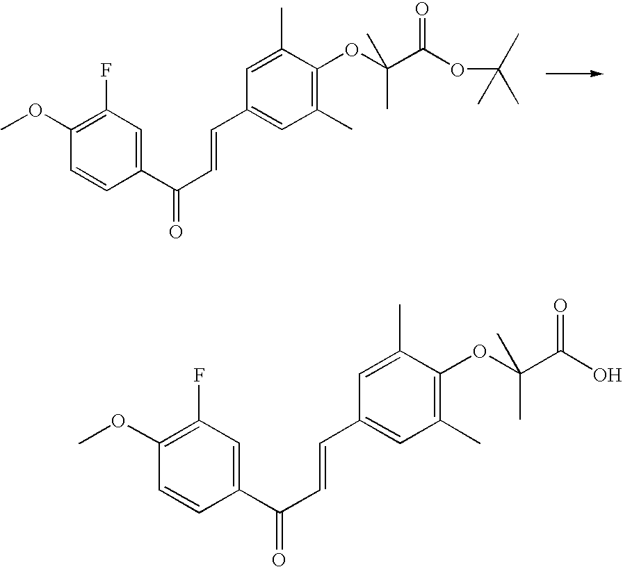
COC1=C(F)C=C(C(C=CC2=CC(C)=C(OC(C(=O)OC(C)(C)C)(C)C)C(C)=C2)=O)C=C1.COC1=C(F)C=C(C(C=CC2=CC(C)=C(OC(C(=O)O)(C)C)C(C)=C2)=O)C=C1
